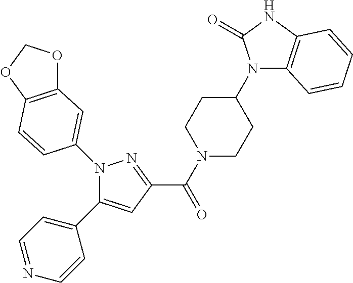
N1(C2=CC3=C(OCO3)C=C2)C(C2=CC=NC=C2)=CC(C(=O)N2CCC(N3C4=C(NC3=O)C=CC=C4)CC2)=N1
